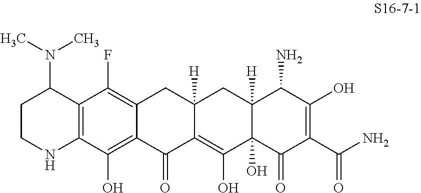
C12=C(C(O)=C3C(=C1F)CC1([H])C(=C(O)C4(O)C([H])(C1)C(N)C(O)=C(C(N)=O)C4=O)C3=O)NCCC2N(C)C
